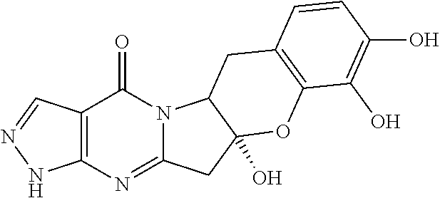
C12=C(N=C3N(C1=O)C1C(O)(C3)OC3=C(C1)C=CC(O)=C3O)NN=C2
